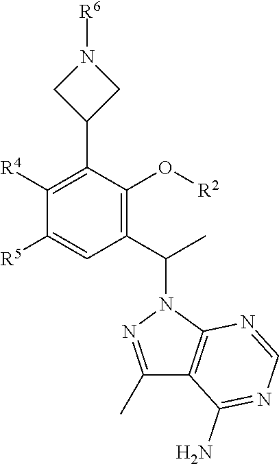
N1([R6])CC(C2=C([R4])C([R5])=CC(C(C)N3N=C(C)C4=C3N=CN=C4N)=C2O[R2])C1
